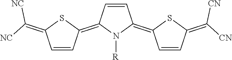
S1C(=C([NC])[NC])C=CC1=C1N([R])C(=C2C=CC(=C([CN])[CN])S2)C=C1
